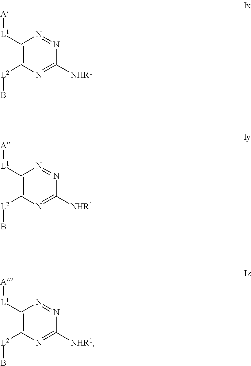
C1([L1][A])=C([L2]B)N=C([NHR1])N=N1.C1([L1][A])=C([L2]B)N=C([NHR1])N=N1.C1([L1][A])=C([L2]B)N=C([NHR1])N=N1
